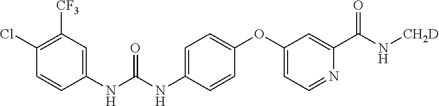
C1(NC(=O)NC2=CC=C(OC3=CC=NC(C(=O)N[CH2D])=C3)C=C2)=CC([CF3])=C(Cl)C=C1
